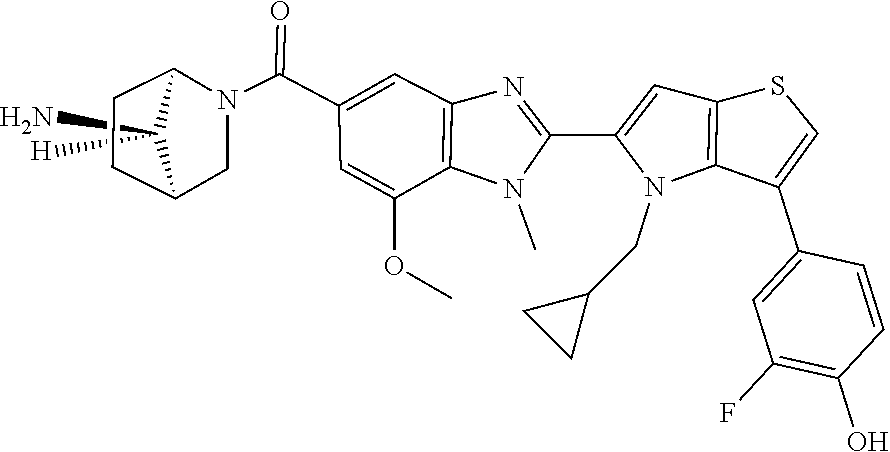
C12CCC(CN1C(C1=CC3=C(N(C)C(C4=CC5=C(N4CC4CC4)C(C4=CC(F)=C(O)C=C4)=CS5)=N3)C(OC)=C1)=O)C2(N)[H]
